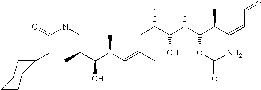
C(N(CC(C(C(C=C(C)CC(C)C(C(C(C(C=CC=C)C)OC(=O)N)C)O)C)O)C)C)(CC1CCCCC1)=O
